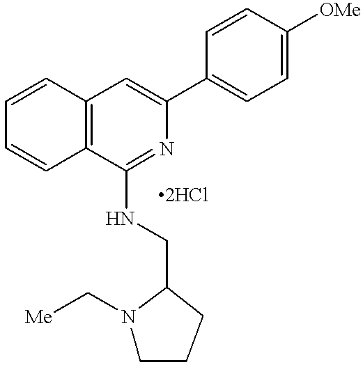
C1=CC2=C(C=C1)C(NCC1CCCN1C[Me])=NC(C1=CC=C([OMe])C=C1)=C2
